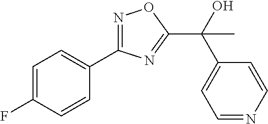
C1=C(F)C=CC(C2=NOC(C(C3=CC=NC=C3)(O)C)=N2)=C1
